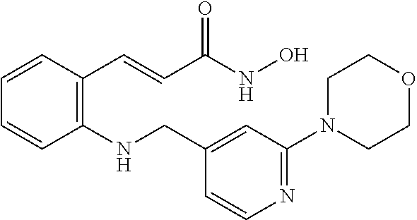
C(C(=O)NO)=CC1=C(NCC2=CC(N3CCOCC3)=NC=C2)C=CC=C1
